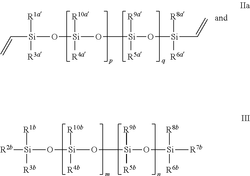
C([Si]([R1a])([R3a])O[Si]([R10a])([R4a])O[Si]([R9a])([R5a])O[Si]([R8a])([R6a])C=C)=C.[R2b][Si]([R1b])([R3b])O[Si]([R10b])([R4b])O[Si]([R9b])([R5b])O[Si]([R8b])([R6b])[R7b]
